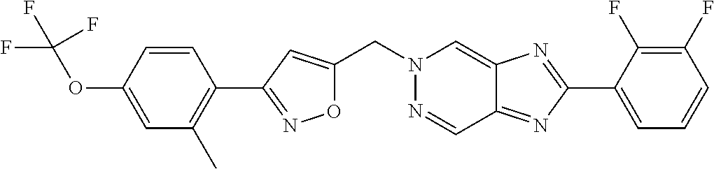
C(N1N=CC2=NC(C3=CC=CC(F)=C3F)=NC2=C1)C1=CC(C2=C(C)C=C(OC(F)(F)F)C=C2)=NO1
